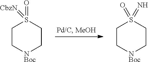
C1C[NBoc]CCS1(=O)=[CbzN].C1C[NBoc]CCS1(=N)=O
